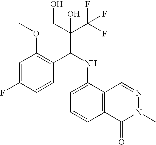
C1=C(F)C=CC(C(NC2=CC=CC3=C2C=NN(C)C3=O)C(C(F)(F)F)(CO)O)=C1OC
